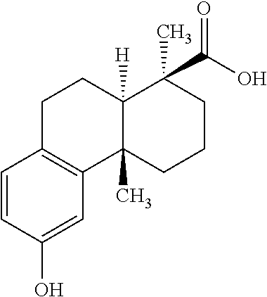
C1C2=C(C3(C)C([H])(C1)C(C(O)=O)(C)CCC3)C=C(O)C=C2
